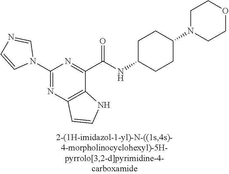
C1(N2C=NC=C2)=NC2=C(C(C(NC3CCC(N4CCOCC4)CC3)=O)=N1)NC=C2
